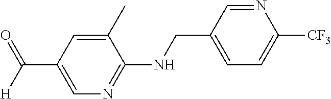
C(C1=CN=C(NCC2=CC=C([CF3])N=C2)C(C)=C1)([H])=O
